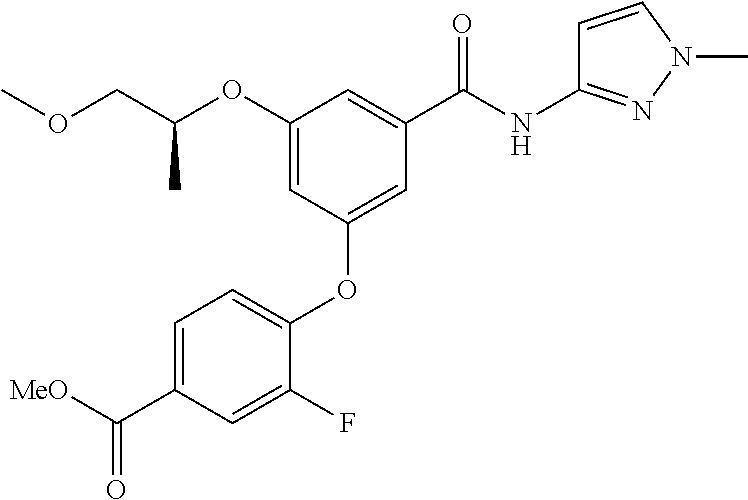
C1=C(F)C(OC2=CC(C(NC3=NN(C)C=C3)=O)=CC(OC(COC)C)=C2)=CC=C1C([MeO])=O
